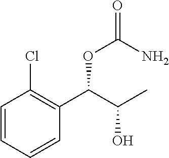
C1=CC=CC(C(C(C)O)OC(=O)N)=C1Cl
